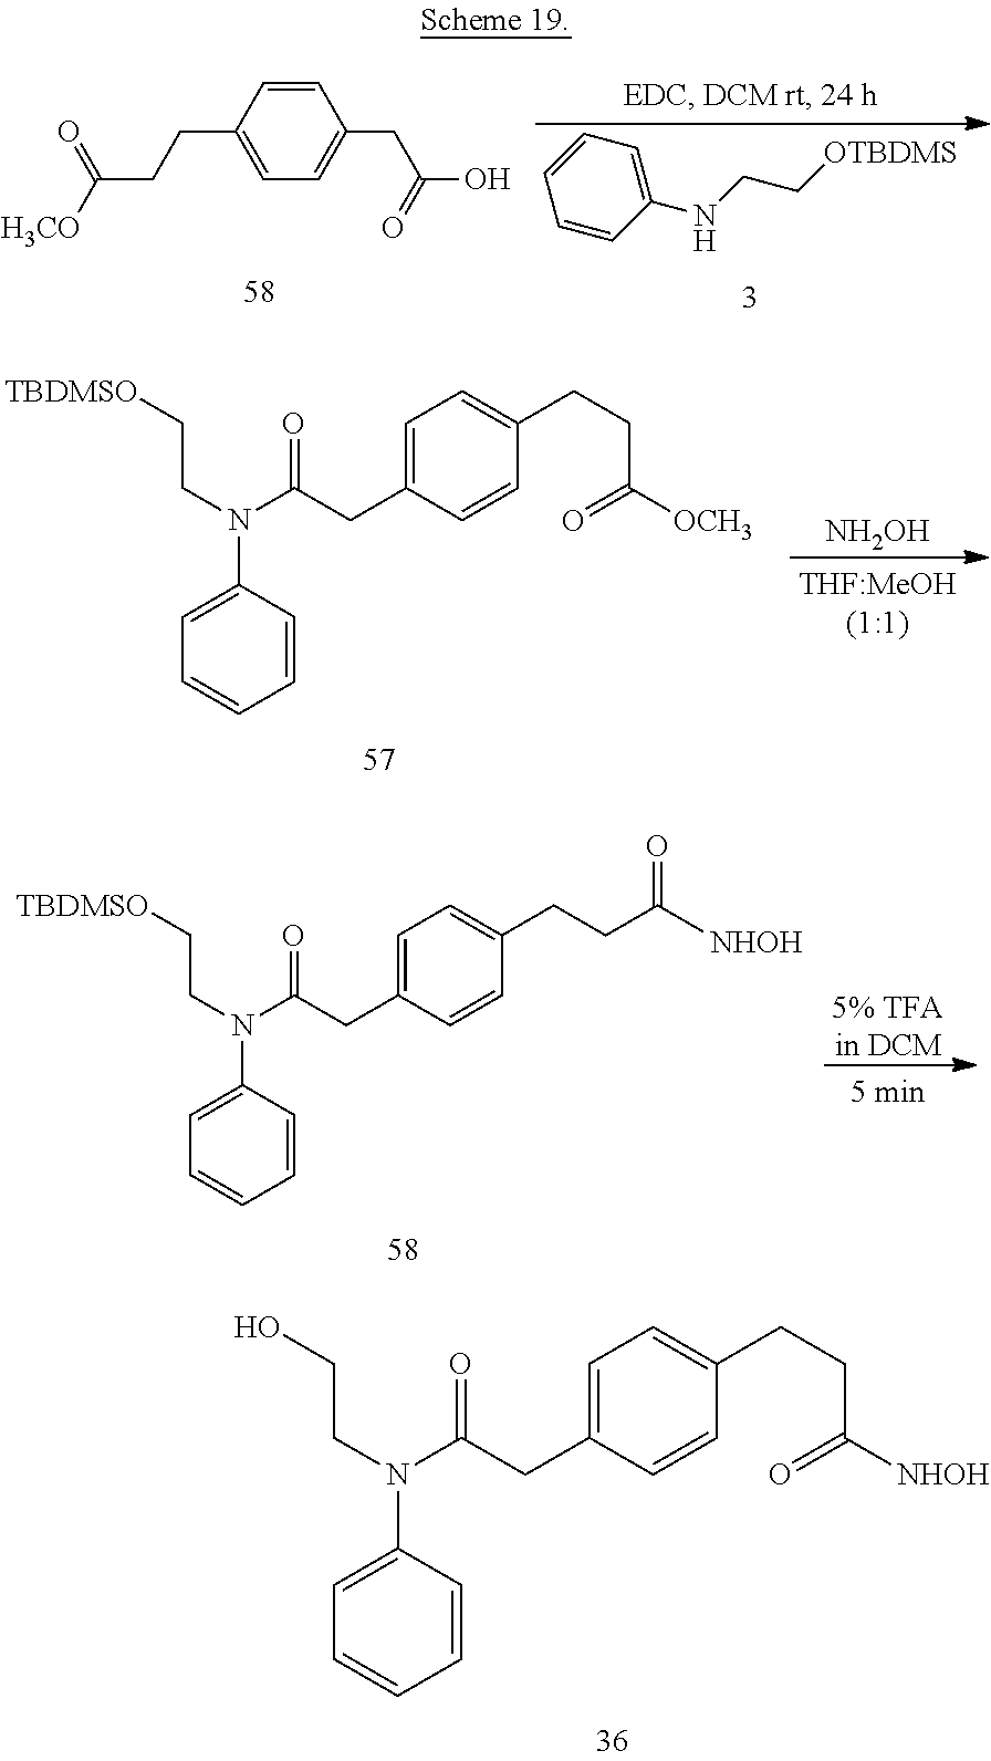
C1=CC(N(C(=O)CC2=CC=C(CCC([NHOH])=O)C=C2)CCO)=CC=C1.[NH2OH].C1=CC(N(C(=O)CC2=CC=C(CCC(=O)[OCH3])C=C2)CC[TBDMSO])=CC=C1.[5% TFAin DCM].C1=CC(N(C(=O)CC2=CC=C(CCC([NHOH])=O)C=C2)CC[TBDMSO])=CC=C1.C1=CC(CCC([H3CO])=O)=CC=C1CC(=O)O.C1=CC(NCC[OTBDMS])=CC=C1
